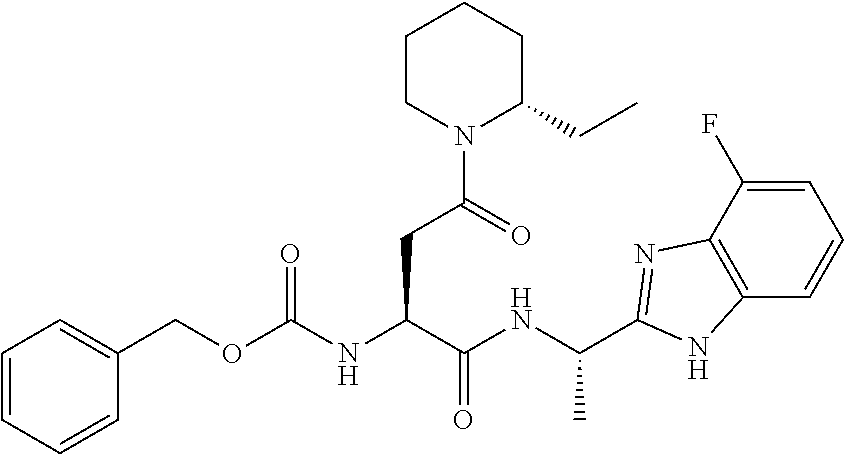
C(CC(NC(OCC1=CC=CC=C1)=O)C(NC(C)C1=NC2=C(C=CC=C2F)N1)=O)(=O)N1CCCCC1CC
